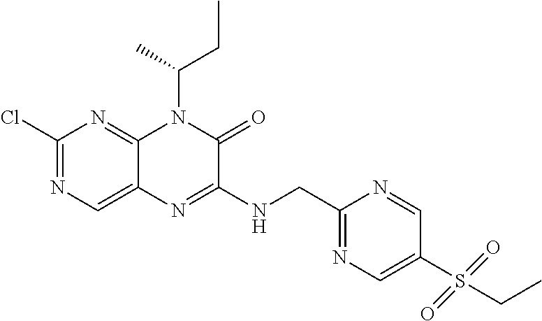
C1(Cl)=NC=C2C(=N1)N(C(CC)C)C(=O)C(NCC1=NC=C(S(CC)(=O)=O)C=N1)=N2
